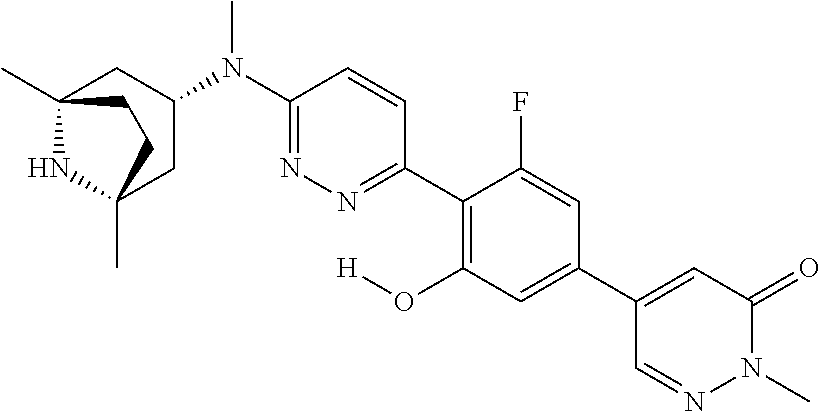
C12(C)NC(C)(CC(N(C3=NN=C(C4=C(O[H])C=C(C5=CC(=O)N(C)N=C5)C=C4F)C=C3)C)C1)CC2
